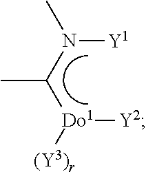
CC(N(C)[Y1])[Do1]([(Y3)r])[Y2]
